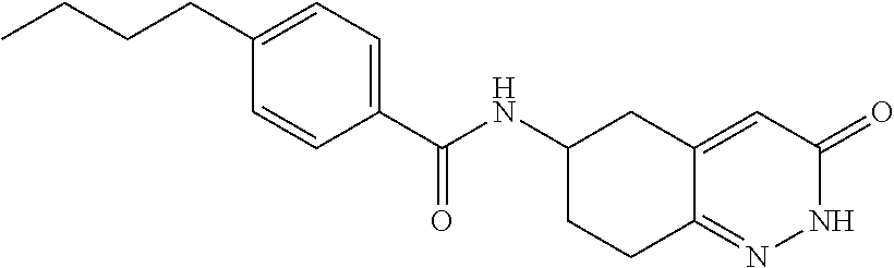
C1=CC(C(NC2CCC3=NNC(=O)C=C3C2)=O)=CC=C1CCCC
